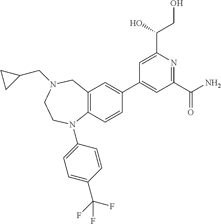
C12=C(C=CC(C3=CC(C(N)=O)=NC(C(CO)O)=C3)=C1)N(C1=CC=C(C(F)(F)F)C=C1)CCN(CC1CC1)C2
